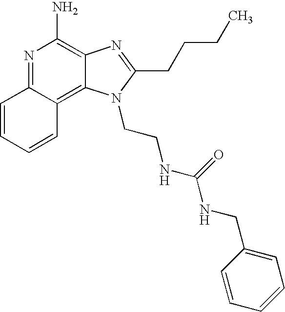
N1=C2C(=C3C(=C1N)N=C(CCCC)N3CCNC(NCC1=CC=CC=C1)=O)C=CC=C2
